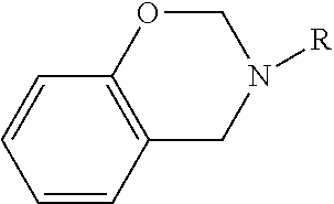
C1=CC2=C(C=C1)OCN([R])C2
